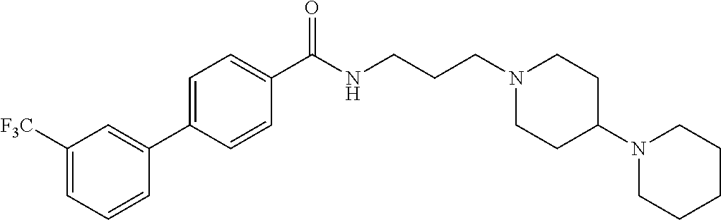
C1(C(NCCCN2CCC(N3CCCCC3)CC2)=O)=CC=C(C2=CC([F3C])=CC=C2)C=C1
